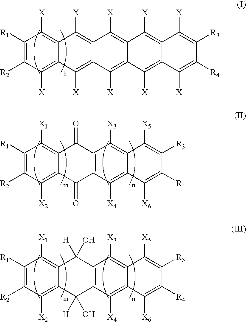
C1([R1])=C([R2])C([X])=C2C(=C1[X])C([X])=C1C(=C2[X])C([X])=C2C(=C1[X])C([X])=C1C(=C2[X])C([X])=C([R4])C([R3])=C1[X].C1([R1])=C([R2])C([X2])=C2C(=C1[X1])C(=O)C1=C(C2=O)C([X4])=C2C(=C1[X3])C([X5])=C([R3])C([R4])=C2[X6].C1([R1])=C([R2])C([X2])=C2C(=C1[X1])C([H])(O)C1=C(C2([H])O)C([X4])=C2C(=C1[X3])C([X5])=C([R3])C([R4])=C2[X6]
